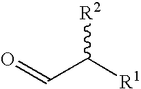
O=CC([R1])[R2]
